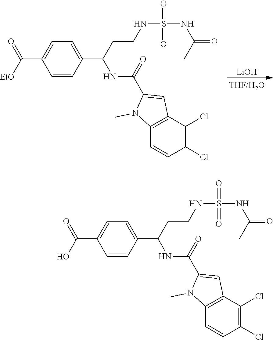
[LiOH].C1=CC(C(CCNS(NC(=O)C)(=O)=O)NC(C2=CC3=C(N2C)C=CC(Cl)=C3Cl)=O)=CC=C1C([EtO])=O.C1=CC(C(CCNS(NC(=O)C)(=O)=O)NC(C2=CC3=C(N2C)C=CC(Cl)=C3Cl)=O)=CC=C1C(O)=O
